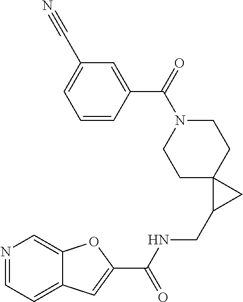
C1=CC(C(=O)N2CCC3(CC2)C(CNC(C2=CC4=CC=NC=C4O2)=O)C3)=CC(C#N)=C1
